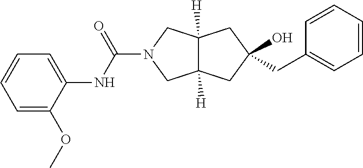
C1(CC2=CC=CC=C2)(O)CC2([H])CN(C(NC3=CC=CC=C3OC)=O)CC2([H])C1
